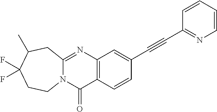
C12=C(C=CC(C#CC3=NC=CC=C3)=C1)C(=O)N1C(=N2)CC(C)C(F)(F)CC1
